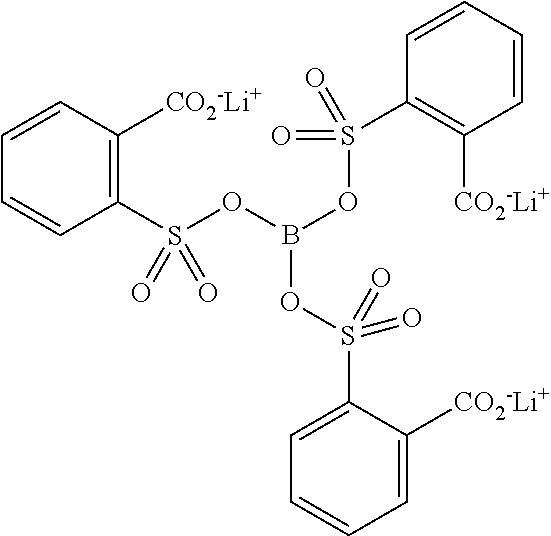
C1(S(OB(OS(=O)(=O)C2=C([CO2-Li+])C=CC=C2)OS(C2=CC=CC=C2[CO2-Li+])(=O)=O)(=O)=O)=C([CO2-Li+])C=CC=C1
